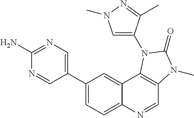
C1(C2=CC=C3C(=C2)C2=C(C=N3)N(C)C(=O)N2C2=CN(C)N=C2C)=CN=C(N)N=C1
